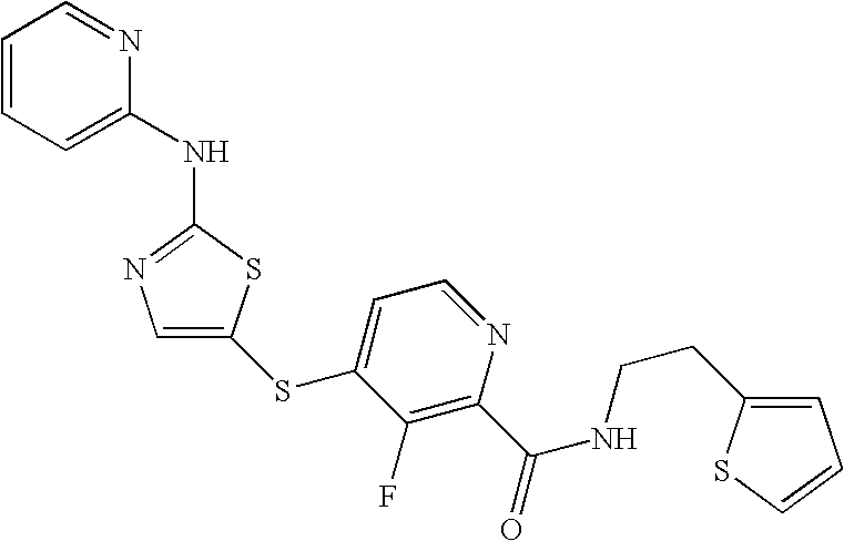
C1=CC=C(NC2=NC=C(SC3=CC=NC(C(=O)NCCC4=CC=CS4)=C3F)S2)N=C1
